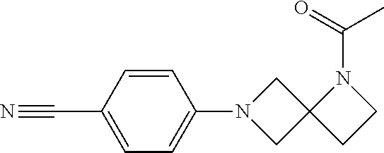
C1=CC(C#N)=CC=C1N1CC2(C1)CCN2C(=O)C
